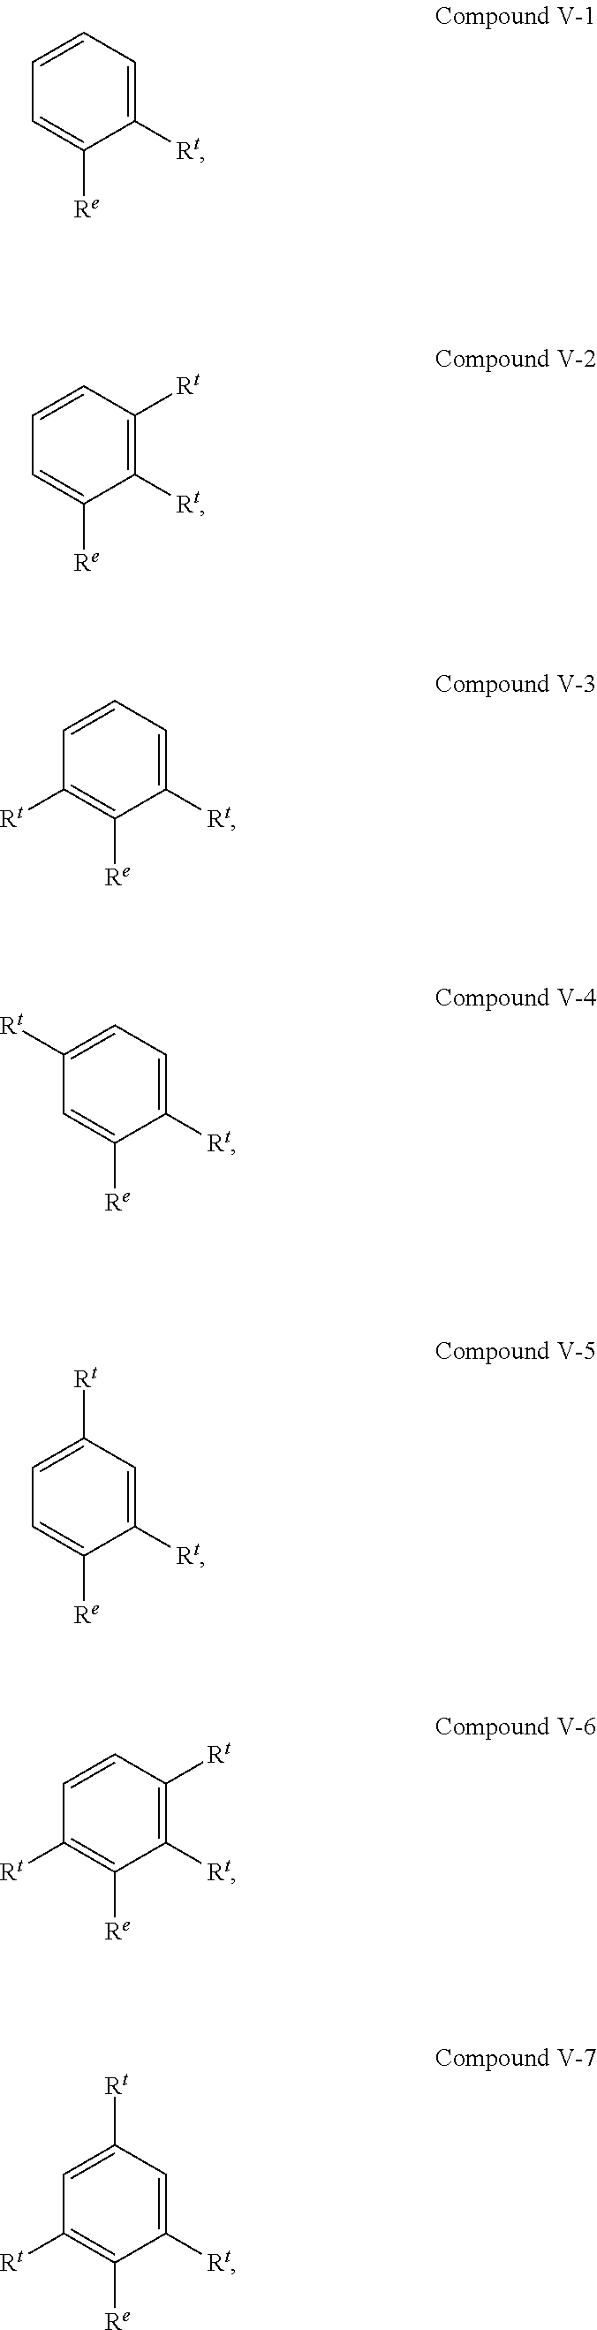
C1=CC=C([Rt])C([Re])=C1.C1=CC([Rt])=C([Rt])C([Re])=C1.C1=CC=C([Rt])C([Re])=C1[Rt].C1([Rt])=CC=C([Rt])C([Re])=C1.C1=C([Rt])C=C([Rt])C([Re])=C1.C1=CC([Rt])=C([Rt])C([Re])=C1[Rt].C1=C([Rt])C=C([Rt])C([Re])=C1[Rt]
